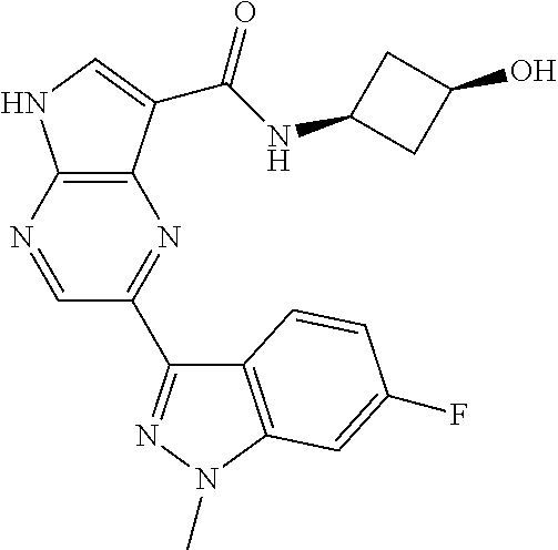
C12=C(N=CC(C3=NN(C)C4=C3C=CC(F)=C4)=N1)NC=C2C(NC1CC(O)C1)=O
